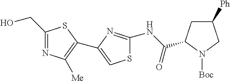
C1(CO)=NC([Me])=C(C2=CSC(NC(=O)C3CC([Ph])CN3[Boc])=N2)S1
